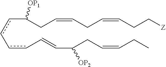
C(cc-ccC=CC([OP2])CC=CCC)(CC=CCC=CCC[Z])[OP1]
